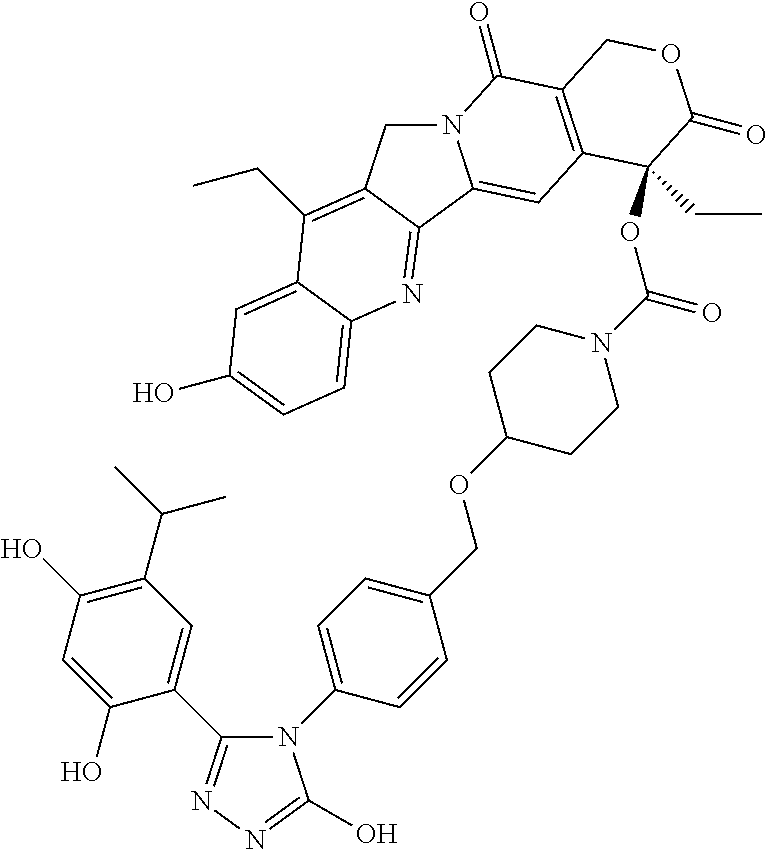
N12CC3=C(CC)C4=CC(O)=CC=C4N=C3C1=CC1=C(C2=O)COC(=O)C1(CC)OC(N1CCC(OCC2=CC=C(N3C(C4=CC(C(C)C)=C(O)C=C4O)=NN=C3O)C=C2)CC1)=O
